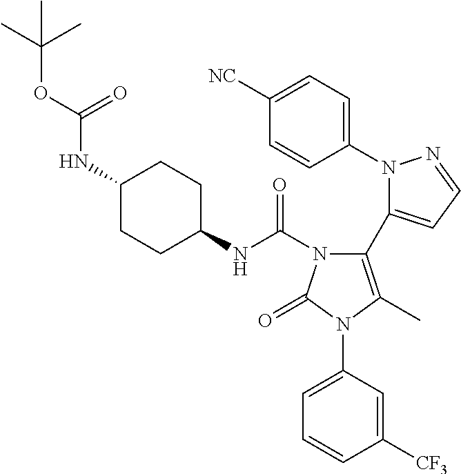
C1(N2N=CC=C2C2=C(C)N(C3=CC=CC([CF3])=C3)C(=O)N2C(NC2CCC(NC(OC(C)(C)C)=O)CC2)=O)=CC=C([NC])C=C1
